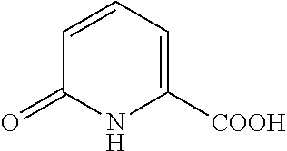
C1([COOH])=CC=CC(=O)N1
